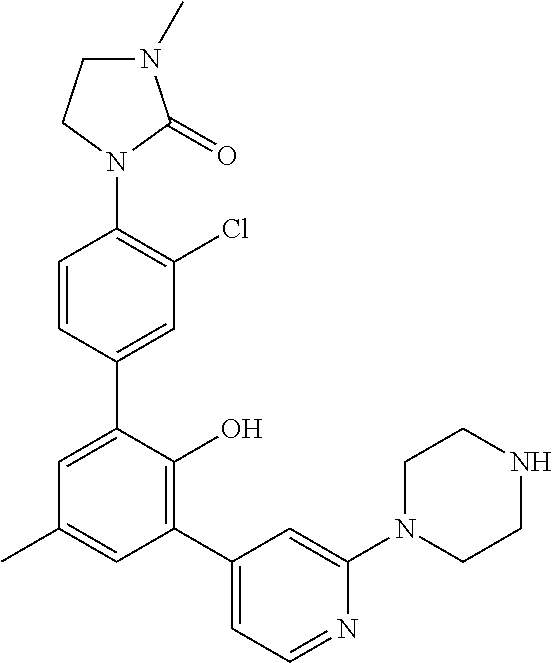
C1=CC(C2=CC(C)=CC(C3=CC=NC(N4CCNCC4)=C3)=C2O)=CC(Cl)=C1N1C(=O)N(C)CC1
